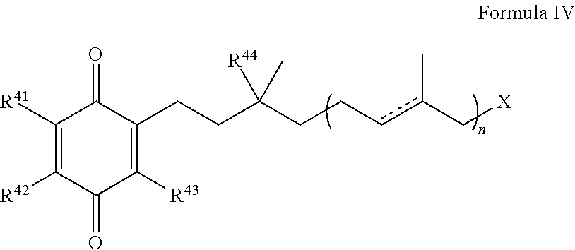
C1([R41])=C([R42])C(=O)C([R43])=C(CCC(CCcc(C[X])C)([R44])C)C1=O
